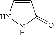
C1=CNNC1=O
